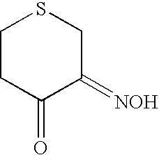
C1CC(=O)C(=[NOH])CS1
